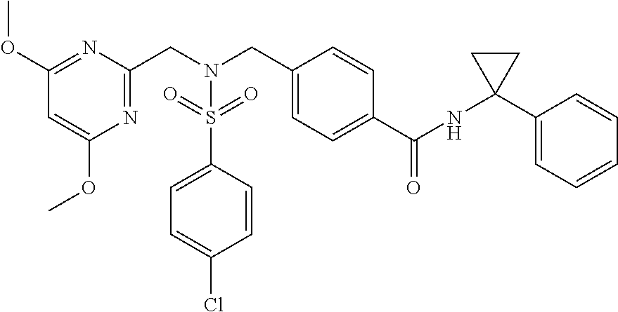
C1(OC)=NC(CN(CC2=CC=C(C(NC3(C4=CC=CC=C4)CC3)=O)C=C2)S(=O)(=O)C2=CC=C(Cl)C=C2)=NC(OC)=C1
